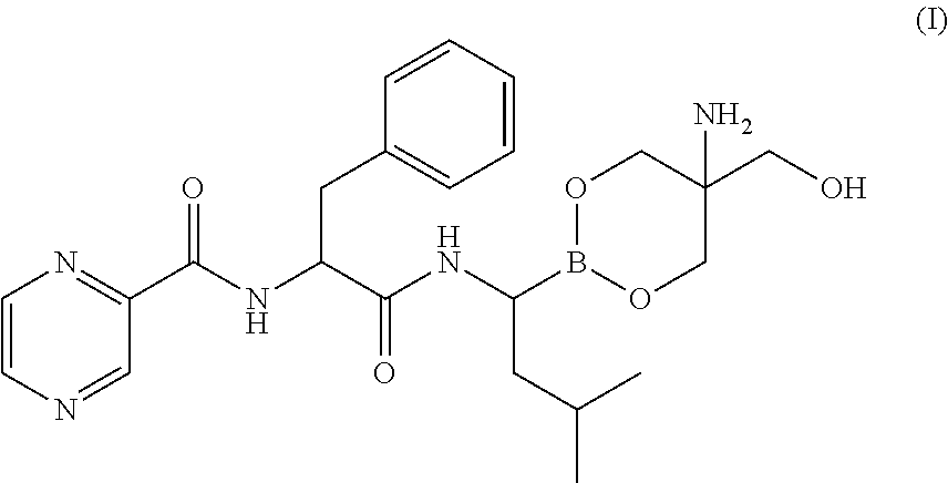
C1=CN=CC(C(NC(C(NC(B2OCC(CO)(N)CO2)CC(C)C)=O)CC2=CC=CC=C2)=O)=N1
